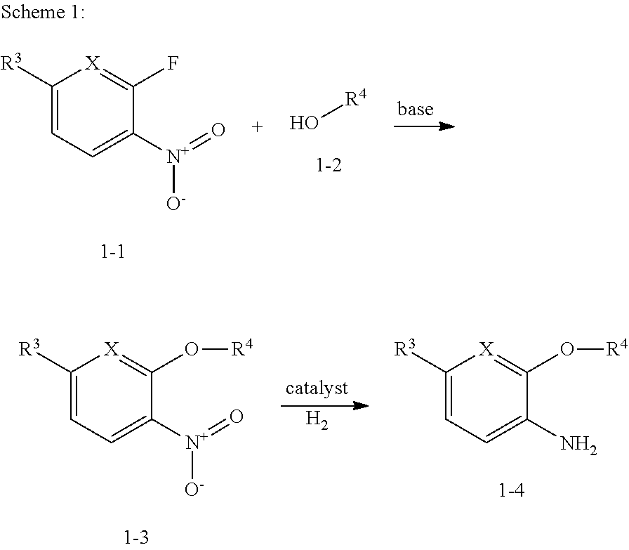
C1([R3])=CC=C([N+](=O)[O-])C(F)=[X]1.O[R4].C1([R3])=CC=C([N+](=O)[O-])C(O[R4])=[X]1.[H2].C1([R3])=CC=C(N)C(O[R4])=[X]1
